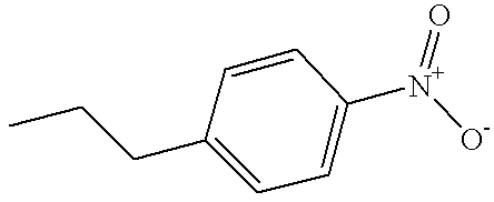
C1=CC(CCC)=CC=C1[N+]([O-])=O
